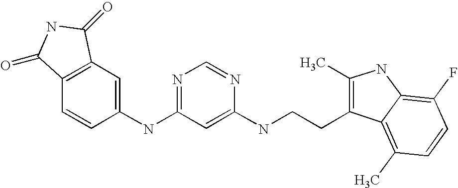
C1(NC2=NC=NC(NCCC3=C(C)NC4=C(F)C=CC(C)=C34)=C2)=CC2=C(C=C1)C(=O)NC2=O
